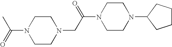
N1(C(=O)C)CCN(CC(N2CCN(C3CCCC3)CC2)=O)CC1
